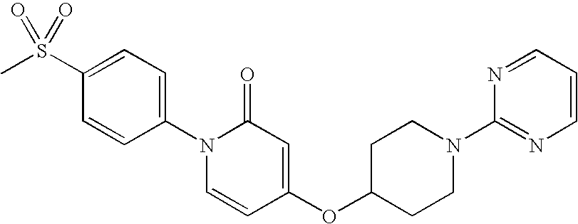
C1(S(C)(=O)=O)=CC=C(N2C=CC(OC3CCN(C4=NC=CC=N4)CC3)=CC2=O)C=C1
